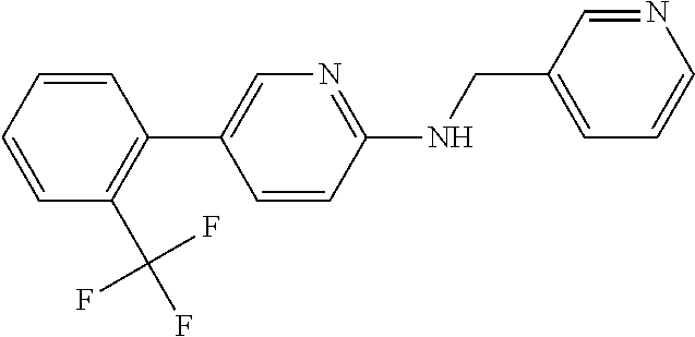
C1=CC=CC(C(F)(F)F)=C1C1=CN=C(NCC2=CC=CN=C2)C=C1
